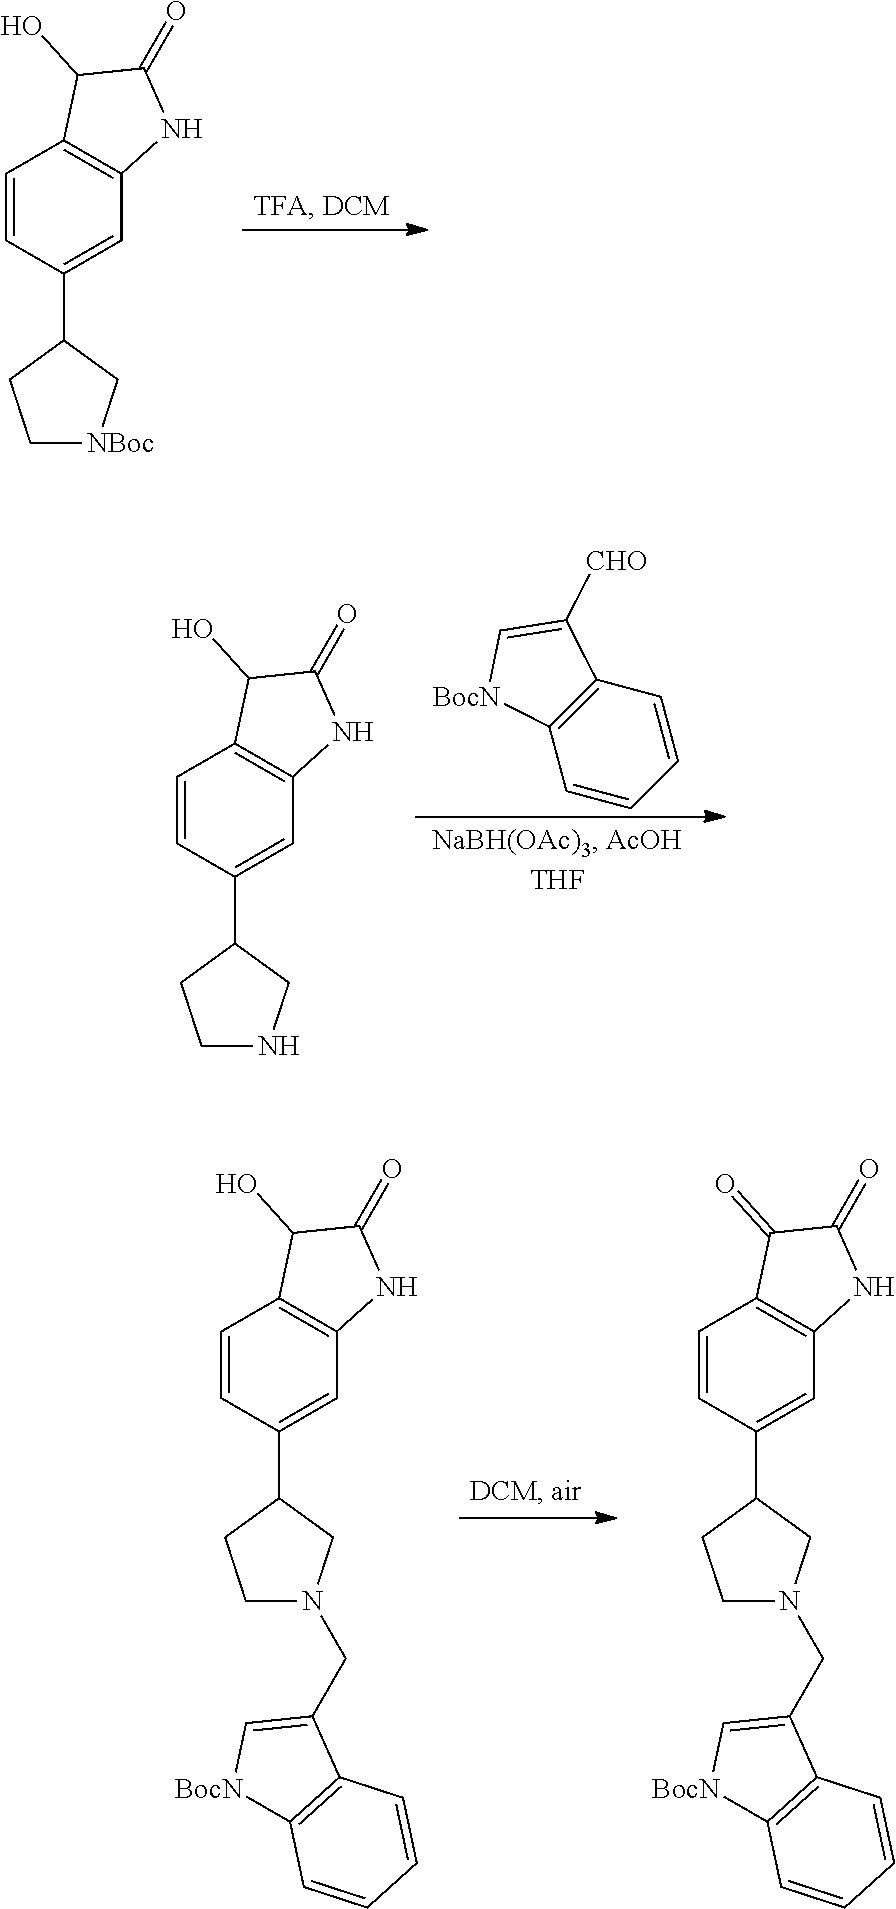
C1=CC(C2CC[NBoc]C2)=CC2=C1C(O)C(=O)N2.C1=CC2=C(C=C1)[BocN]C=C2[CHO].C1=CC(C2CCNC2)=CC2=C1C(O)C(=O)N2.C1=CC(C2CCN(CC3=C[BocN]C4=C3C=CC=C4)C2)=CC2=C1C(O)C(=O)N2.C1=CC(C2CCN(CC3=C[BocN]C4=C3C=CC=C4)C2)=CC2=C1C(=O)C(=O)N2
